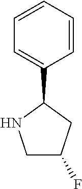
C1=C(C2NCC(F)C2)C=CC=C1
